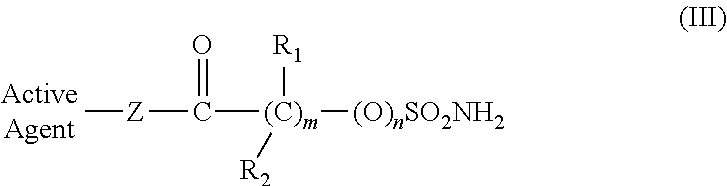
C[Z]C([(C)m]([R1])([R2])[(O)nSO2NH2])=O
